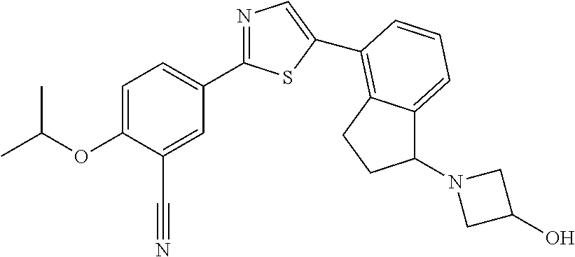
C1=C(OC(C)C)C(C#N)=CC(C2=NC=C(C3=C4C(=CC=C3)C(N3CC(O)C3)CC4)S2)=C1
